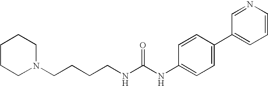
C1CCN(CCCCNC(NC2=CC=C(C3=CC=CN=C3)C=C2)=O)CC1
